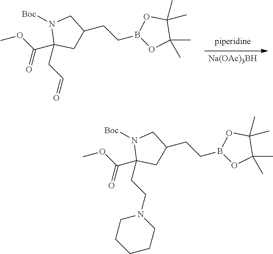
[Na(OAc)3BH].[Boc]N1C(C(OC)=O)(CC=O)CC(CCB2OC(C)(C)C(C)(C)O2)C1.[Boc]N1C(C(OC)=O)(CCN2CCCCC2)CC(CCB2OC(C)(C)C(C)(C)O2)C1
